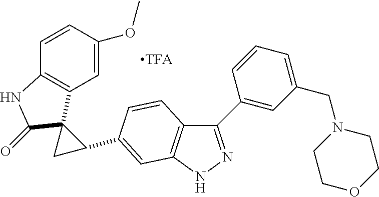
C1(C2=CC(CN3CCOCC3)=CC=C2)=NNC2=C1C=CC(C1CC13C1=C(C=CC(OC)=C1)NC3=O)=C2
